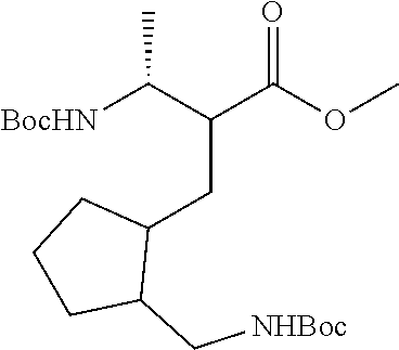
C1CC(C[NHBoc])C(CC(C(C)[BocHN])C(=O)OC)C1
